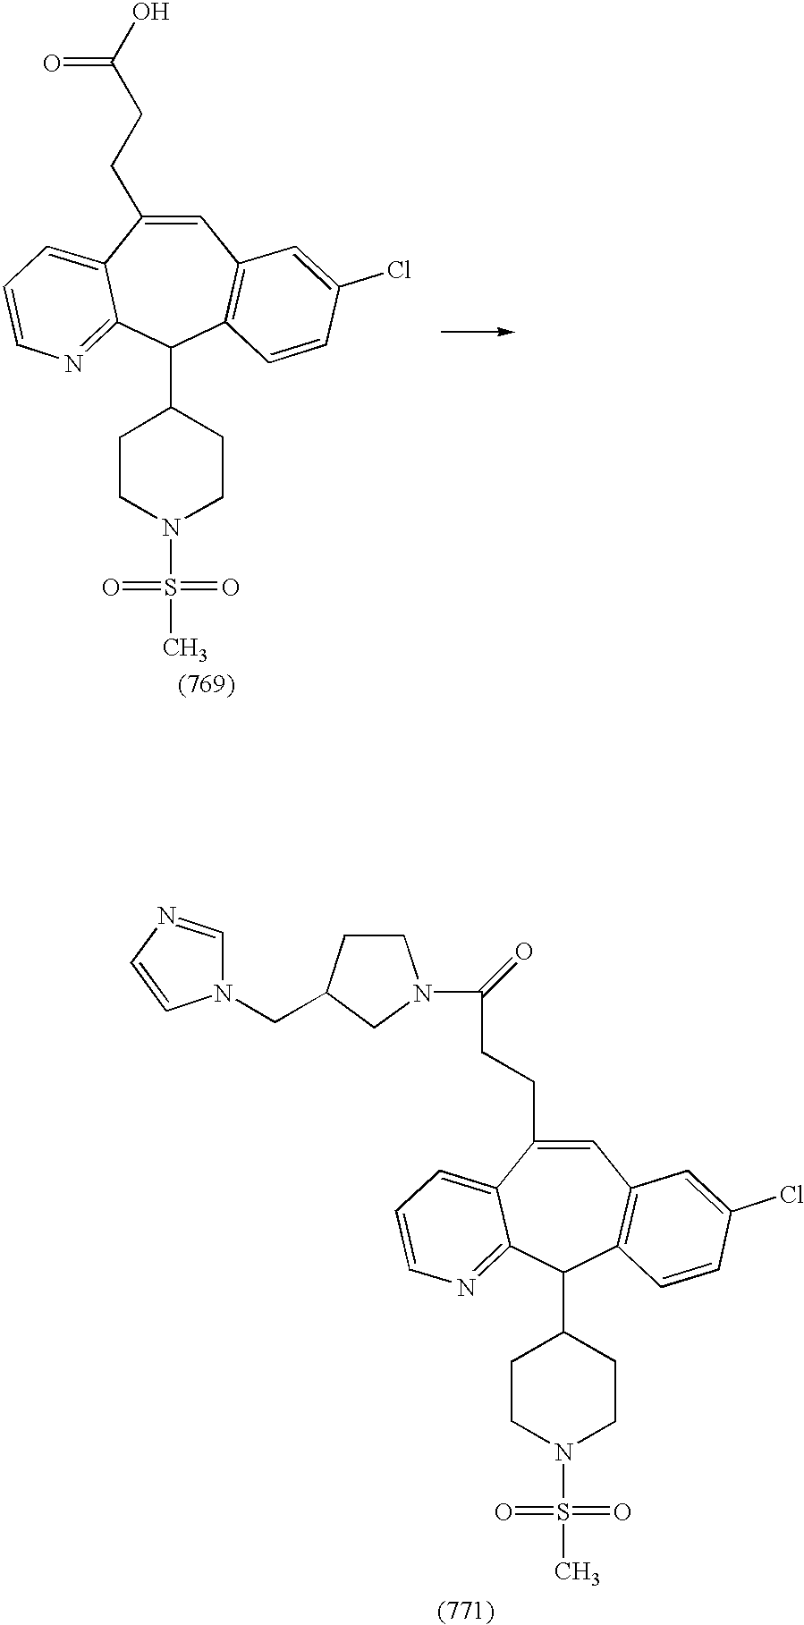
C1=C(CCC(O)=O)C2=CC=CN=C2C(C2CCN(S(=O)(C)=O)CC2)C2=C1C=C(Cl)C=C2.C1=C(CCC(=O)N2CCC(CN3C=NC=C3)C2)C2=CC=CN=C2C(C2CCN(S(=O)(C)=O)CC2)C2=C1C=C(Cl)C=C2
